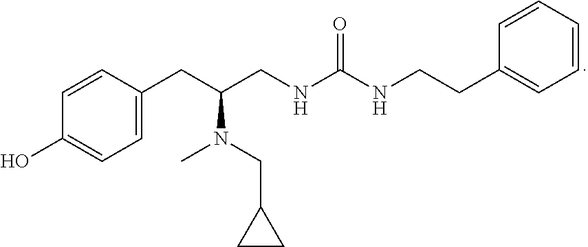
C1=C(CC(N(C)CC2CC2)CNC(=O)NCCC2=CC=CC=C2)C=CC(O)=C1
